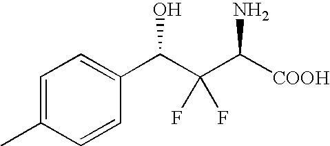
C1=C(C)C=CC(C(O)C(F)(C(N)[COOH])F)=C1
